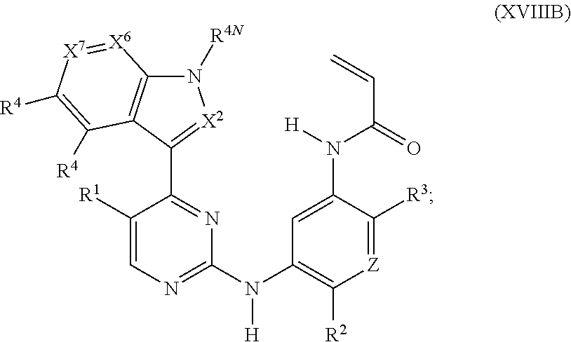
N1([R4N])C2=C(C(C3=NC(N([H])C4=C([R2])[Z]=C([R3])C(N([H])C(=O)C=C)=C4)=NC=C3[R1])=[X2]1)C([R4])=C([R4])[X7]=[X6]2
